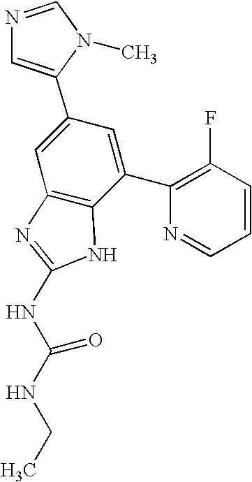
C1(C2=CN=CN2C)=CC2=C(C(C3=C(F)C=CC=N3)=C1)NC(NC(NCC)=O)=N2
